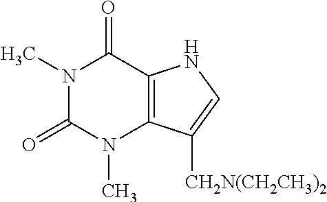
N1(C)C(=O)N(C)C2=C(C1=O)NC=C2[CH2N(CH2CH3)2]
